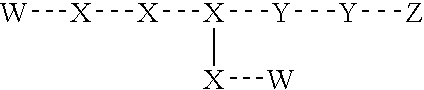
[W][X][X][X]([Y][Y][Z])[X][W]
